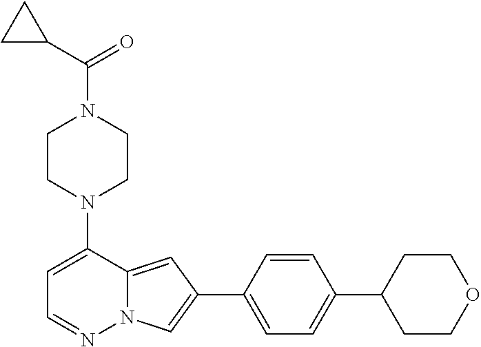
C1CN(C2=CC=NN3C2=CC(C2=CC=C(C4CCOCC4)C=C2)=C3)CCN1C(C1CC1)=O
